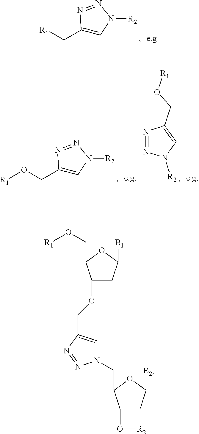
C(C1=CN([R2])N=N1)[R1].C(C1=CN([R2])N=N1)O[R1].N1=NN([R2])C=C1CO[R1].C1(OCC2=CN(CC3C(O[R2])CC([B2])O3)N=N2)CC([B1])OC1CO[R1]
